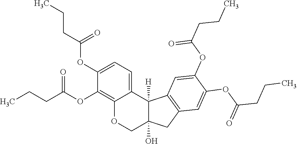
C12=C(OC(CCC)=O)C(OC(CCC)=O)=CC=C1C1([H])C(O)(CO2)CC2=C1C=C(OC(CCC)=O)C(OC(CCC)=O)=C2
